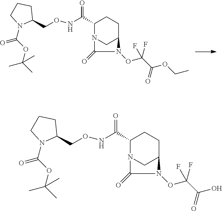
C1(C(NOCC2CCCN2C(OC(C)(C)C)=O)=O)N2CC(CC1)N(OC(F)(C(=O)OCC)F)C2=O.C1(C(NOCC2CCCN2C(OC(C)(C)C)=O)=O)N2CC(CC1)N(OC(F)(C(=O)O)F)C2=O
